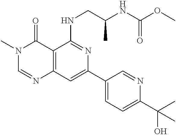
C12=C(C=C(C3=CC=C(C(C)(O)C)N=C3)N=C1NCC(NC(OC)=O)C)N=CN(C)C2=O
